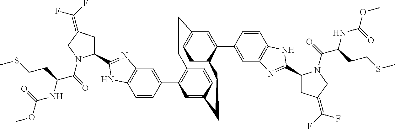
C1=CC(C2=C3C=CC(=C2)CCC2=CC=C(C=C2C2=CC4=C(C=C2)NC(C2CC(=C(F)F)CN2C(C(NC(OC)=O)CCSC)=O)=N4)CC3)=CC2=C1NC(C1CC(=C(F)F)CN1C(C(NC(OC)=O)CCSC)=O)=N2
